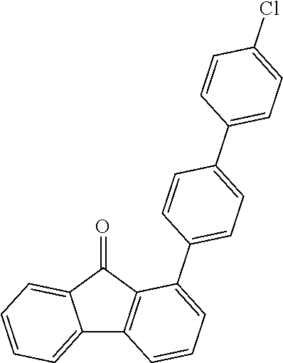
C12=CC=CC=C1C(=O)C1=C2C=CC=C1C1=CC=C(C2=CC=C(Cl)C=C2)C=C1
